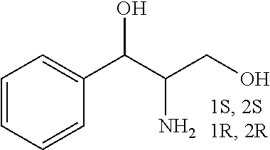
C1=CC=CC(C(C(CO)N)O)=C1
